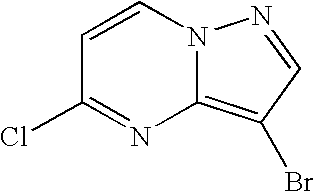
C1=CN2C(=C(Br)C=N2)N=C1Cl
